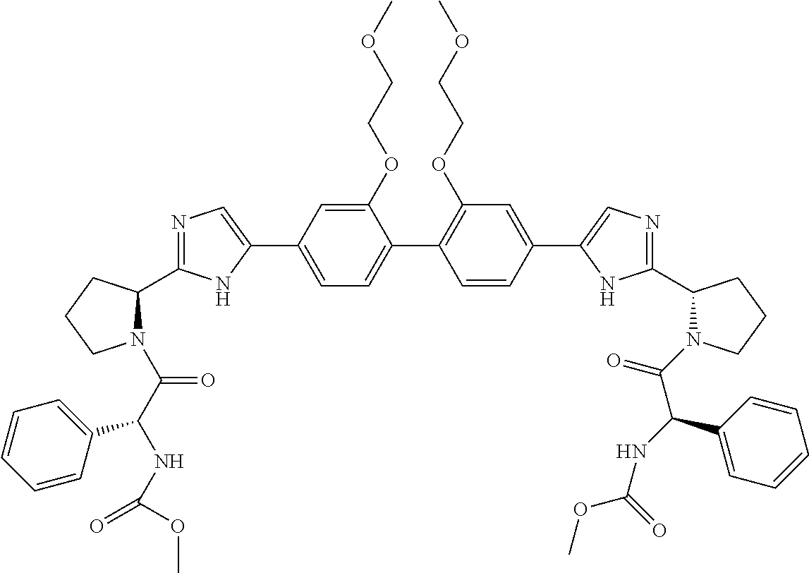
C1(OCCOC)=CC(C2=CN=C(C3N(C(C(NC(OC)=O)C4=CC=CC=C4)=O)CCC3)N2)=CC=C1C1=C(OCCOC)C=C(C2=CN=C(C3N(C(=O)C(NC(OC)=O)C4=CC=CC=C4)CCC3)N2)C=C1
